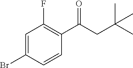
C1=C(Br)C=CC(C(CC(C)(C)C)=O)=C1F
